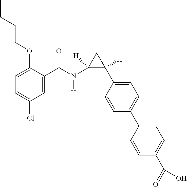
C1=C(C(N(C2([H])C(C3=CC=C(C4=CC=C(C(O)=O)C=C4)C=C3)([H])C2)[H])=O)C(OCCCC)=CC=C1Cl
